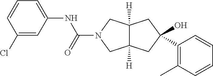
C1=CC=CC(C)=C1C1(O)CC2([H])C([H])(CN(C(NC3=CC=CC(Cl)=C3)=O)C2)C1
